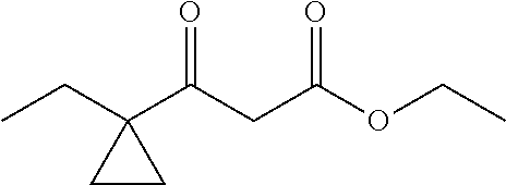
C1(C(CC(OCC)=O)=O)(CC)CC1
